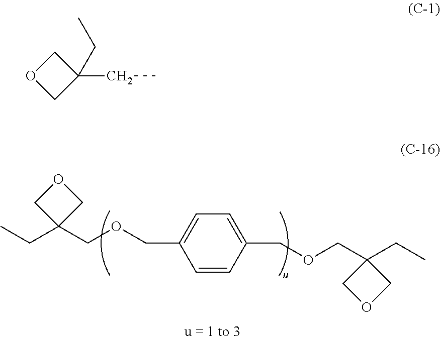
CCC1(COCC2=CC=C(COCC3(CC)COC3)C=C2)COC1.C1OCC1(CC)CC
